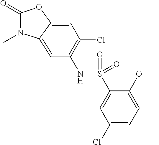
C1(=O)N(C)C2=CC(NS(C3=CC(Cl)=CC=C3OC)(=O)=O)=C(Cl)C=C2O1
